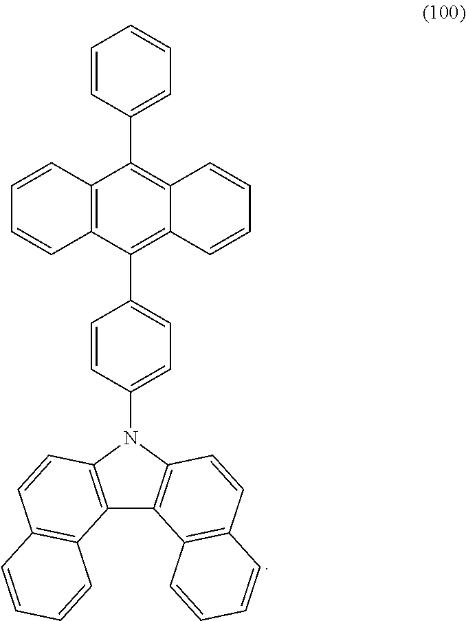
C12=C(N(C3=CC=C(C4=C5C(=C(C6=CC=CC=C6)C6=C4C=CC=C6)C=CC=C5)C=C3)C3=C1C1=C(C=C3)C=CC=C1)C=CC1=C2C=CC=C1
